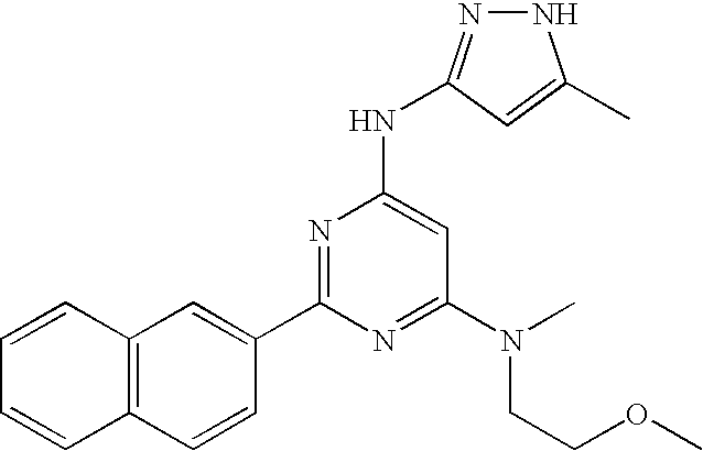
N1N=C(NC2=CC(N(CCOC)C)=NC(C3=CC4=C(C=C3)C=CC=C4)=N2)C=C1C
